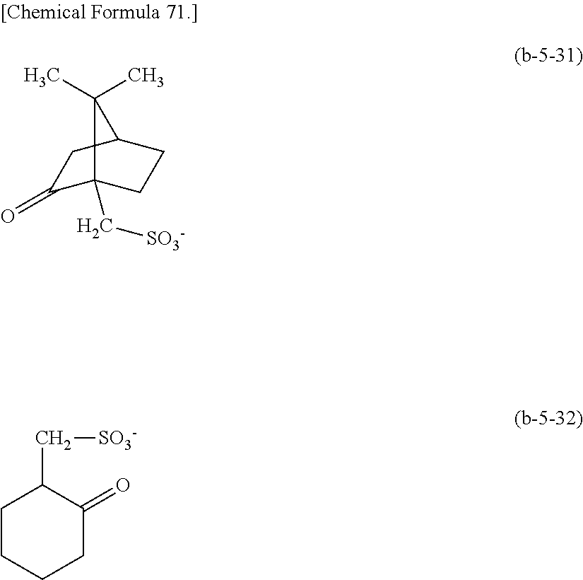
C1(=O)C2(C[SO3-])CCC(C1)C2(C)C.C1CCCC(=O)C1C[SO3-]
